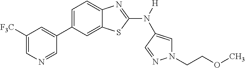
C1([F3C])=CN=CC(C2=CC=C3C(=C2)SC(N([H])C2=CN(CCOC)N=C2)=N3)=C1
